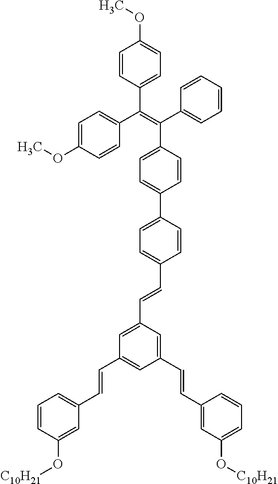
C1=CC(O[C10H21])=CC(C=CC2=CC(C=CC3=CC(O[C10H21])=CC=C3)=CC(C=CC3=CC=C(C4=CC=C(C(C5=CC=CC=C5)=C(C5=CC=C(OC)C=C5)C5=CC=C(OC)C=C5)C=C4)C=C3)=C2)=C1
